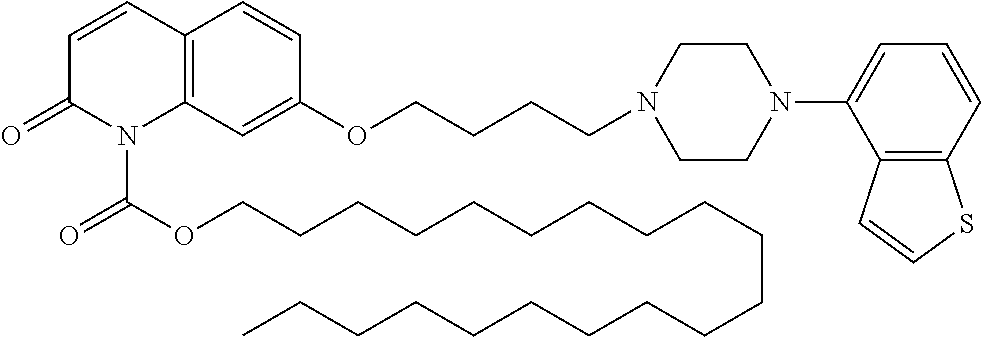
C12=C(C=C(OCCCCN3CCN(C4=CC=CC5=C4C=CS5)CC3)C=C1)N(C(OCCCCCCCCCCCCCCCCCCCC)=O)C(=O)C=C2
